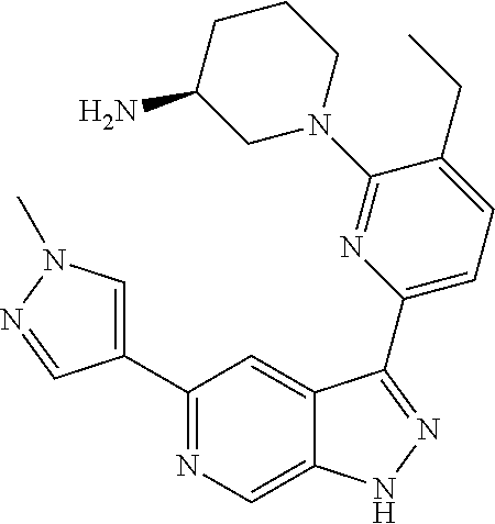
C1(C2=CN(C)N=C2)=NC=C2C(=C1)C(C1=CC=C(CC)C(N3CCCC(N)C3)=N1)=NN2
